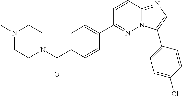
N1(C)CCN(C(C2=CC=C(C3=NN4C(=NC=C4C4=CC=C(Cl)C=C4)C=C3)C=C2)=O)CC1
